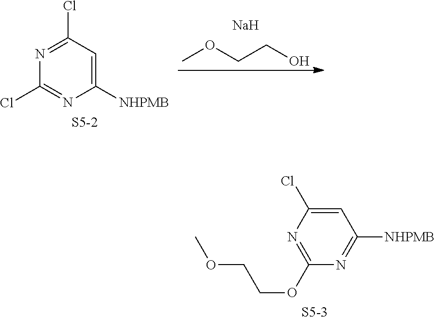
C1([NHPMB])=CC(Cl)=NC(Cl)=N1.[S5-2].COCCO.[Na].C1=C(Cl)N=C(OCCOC)N=C1[NHPMB].[S5-3]
